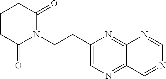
C1CC(=O)N(CCC2=CN=C3C(=N2)N=CN=C3)C(=O)C1
